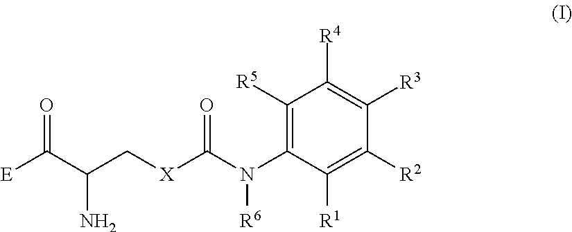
[E]C(C(C[X]C(N(C1=C([R5])C([R4])=C([R3])C([R2])=C1[R1])[R6])=O)N)=O
